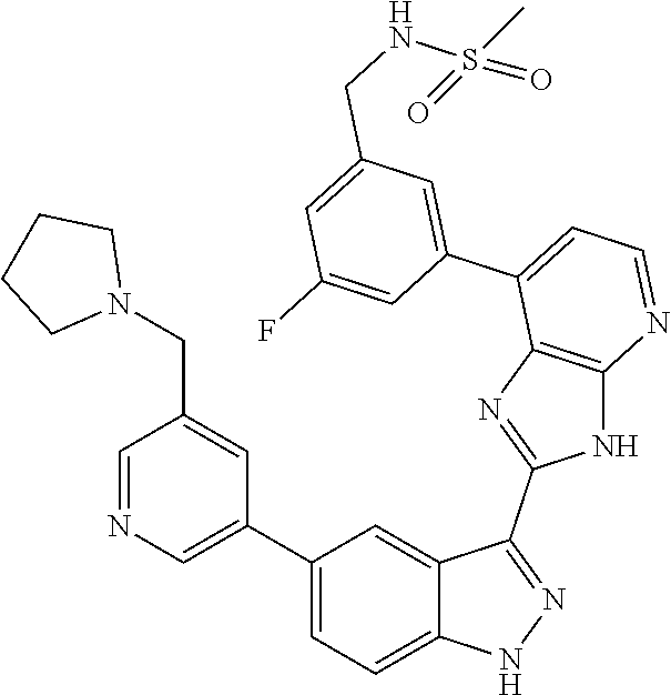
C1=NC=C(C2=CC=C3C(=C2)C(C2=NC4=C(N2)N=CC=C4C2=CC(CNS(=O)(C)=O)=CC(F)=C2)=NN3)C=C1CN1CCCC1
